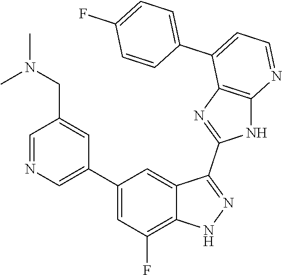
C1=NC=C(C2=CC(F)=C3C(=C2)C(C2=NC4=C(N2)N=CC=C4C2=CC=C(F)C=C2)=NN3)C=C1CN(C)C
